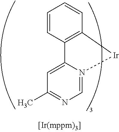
C1=CC2=C(C=C1)[Ir]N1=CN=C(C)C=C21
